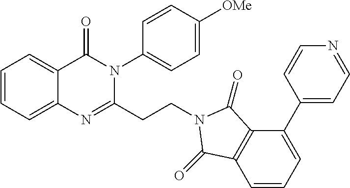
C1=CC=C2C(=C1)C(=O)N(C1=CC=C([OMe])C=C1)C(CCN1C(=O)C3=C(C=CC=C3C3=CC=NC=C3)C1=O)=N2
